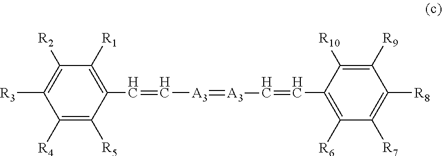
C1(C=C[A3]=[A3]C=CC2=C([R6])C([R7])=C([R8])C([R9])=C2[R10])=C([R1])C([R2])=C([R3])C([R4])=C1[R5]
